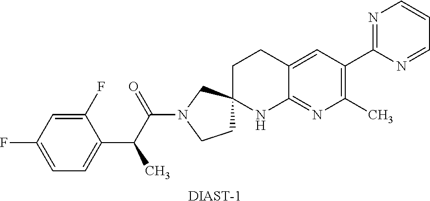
[DIAST-1].C1=C(F)C=C(F)C(C(C(N2CCC3(C2)CCC2=CC(C4=NC=CC=N4)=C(C)N=C2N3)=O)C)=C1
